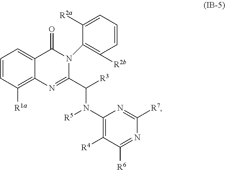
C1=CC([R1a])=C2C(=C1)C(=O)N(C1=C([R2b])C=CC=C1[R2a])C(C([R3])N(C1=C([R4])C([R6])=NC([R7])=N1)[R5])=N2
